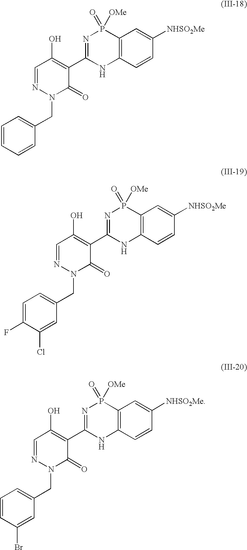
C1=NN(CC2=CC=CC=C2)C(=O)C(C2=NP(=O)([OMe])C3=C(N2)C=CC([NHSO2Me])=C3)=C1O.C1=NN(CC2=CC=C(F)C(Cl)=C2)C(=O)C(C2=NP(=O)([OMe])C3=C(N2)C=CC([NHSO2Me])=C3)=C1O.C1=NN(CC2=CC=CC(Br)=C2)C(=O)C(C2=NP(=O)([OMe])C3=C(N2)C=CC([NHSO2Me])=C3)=C1O
